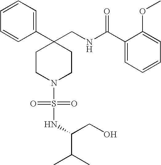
C1(CNC(C2=CC=CC=C2OC)=O)(C2=CC=CC=C2)CCN(S(=O)(=O)NC(C(C)C)CO)CC1
